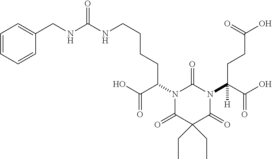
N(CCCCC(N1C(=O)N(C(C(=O)O)(CCC(O)=O)[H])C(=O)C(CC)(CC)C1=O)C(O)=O)C(NCC1=CC=CC=C1)=O
